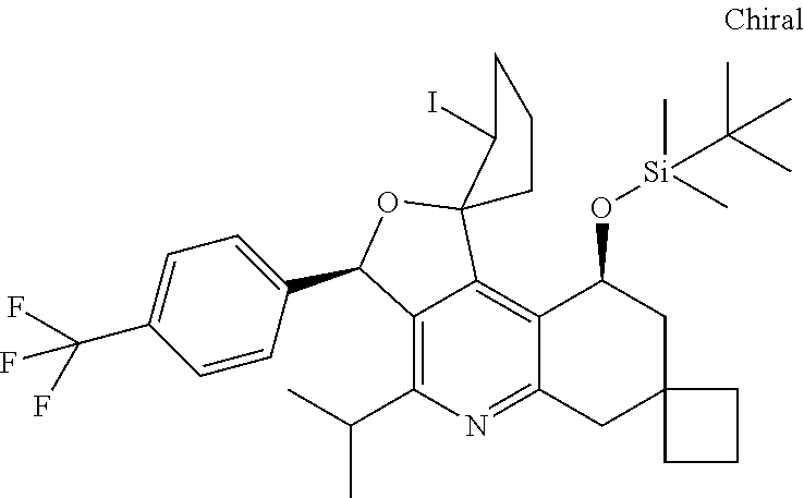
C1(C(C)C)=C2C(=C3C(=N1)CC1(CC3O[Si](C(C)(C)C)(C)C)CCC1)C1(OC2C2=CC=C(C(F)(F)F)C=C2)CCCC1I
